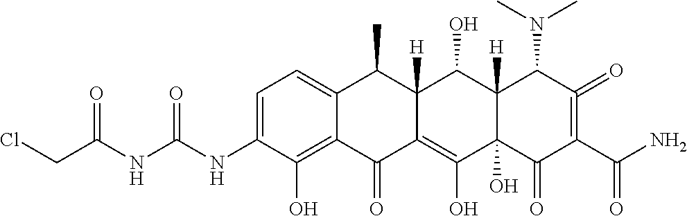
C1=C(NC(NC(CCl)=O)=O)C(O)=C2C(=C1)C(C)C1([H])C(=C(O)C3(O)C([H])(C1O)C(N(C)C)C(=O)=C(C(N)=O)C3=O)C2=O
